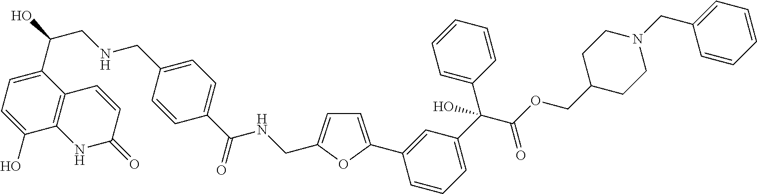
C1(C(O)CNCC2=CC=C(C(=O)NCC3=CC=C(C4=CC(C(C(OCC5CCN(CC6=CC=CC=C6)CC5)=O)(C5=CC=CC=C5)O)=CC=C4)O3)C=C2)=CC=C(O)C2=C1C=CC(=O)N2
